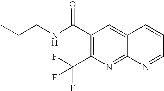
C1(C(NCCC)=O)=C(C(F)(F)F)N=C2C(=C1)C=CC=N2
